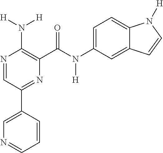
N1=CC(C2=CN=CC=C2)=NC(C(N(C2=CC=C3C(=C2)C=CN3[H])[H])=O)=C1N([H])[H]
